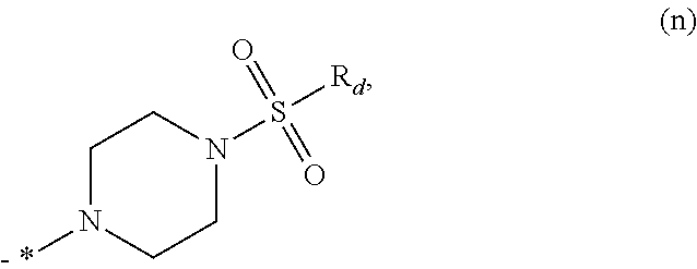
C1N([- *])CCN(S([Rd])(=O)=O)C1
